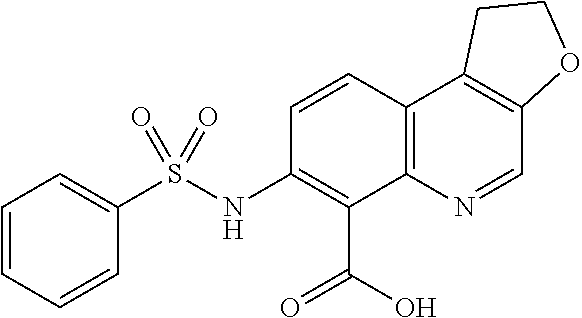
N(C1=C(C(=O)O)C2=C(C=C1)C1=C(C=N2)OCC1)S(C1=CC=CC=C1)(=O)=O
